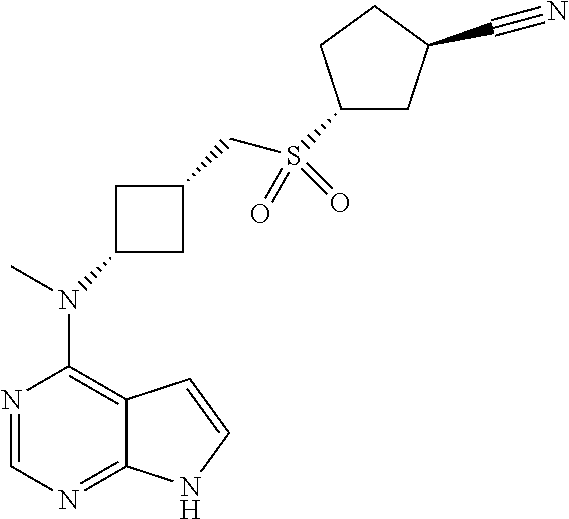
N1=CN=C2C(=C1N(C)C1CC(CS(=O)(=O)C3CC(C#N)CC3)C1)C=CN2
